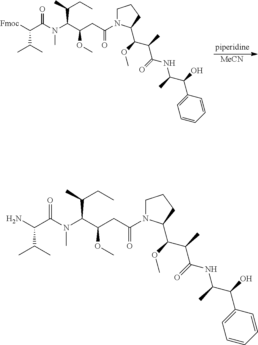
[MeCN].C1N(C(CC(C(N(C(C([Fmoc])C(C)C)=O)C)C(C)CC)OC)=O)C(C(C(C(NC(C(O)C2=CC=CC=C2)C)=O)C)OC)CC1.C1N(C(CC(C(N(C(C(N)C(C)C)=O)C)C(C)CC)OC)=O)C(C(C(C(NC(C(O)C2=CC=CC=C2)C)=O)C)OC)CC1
